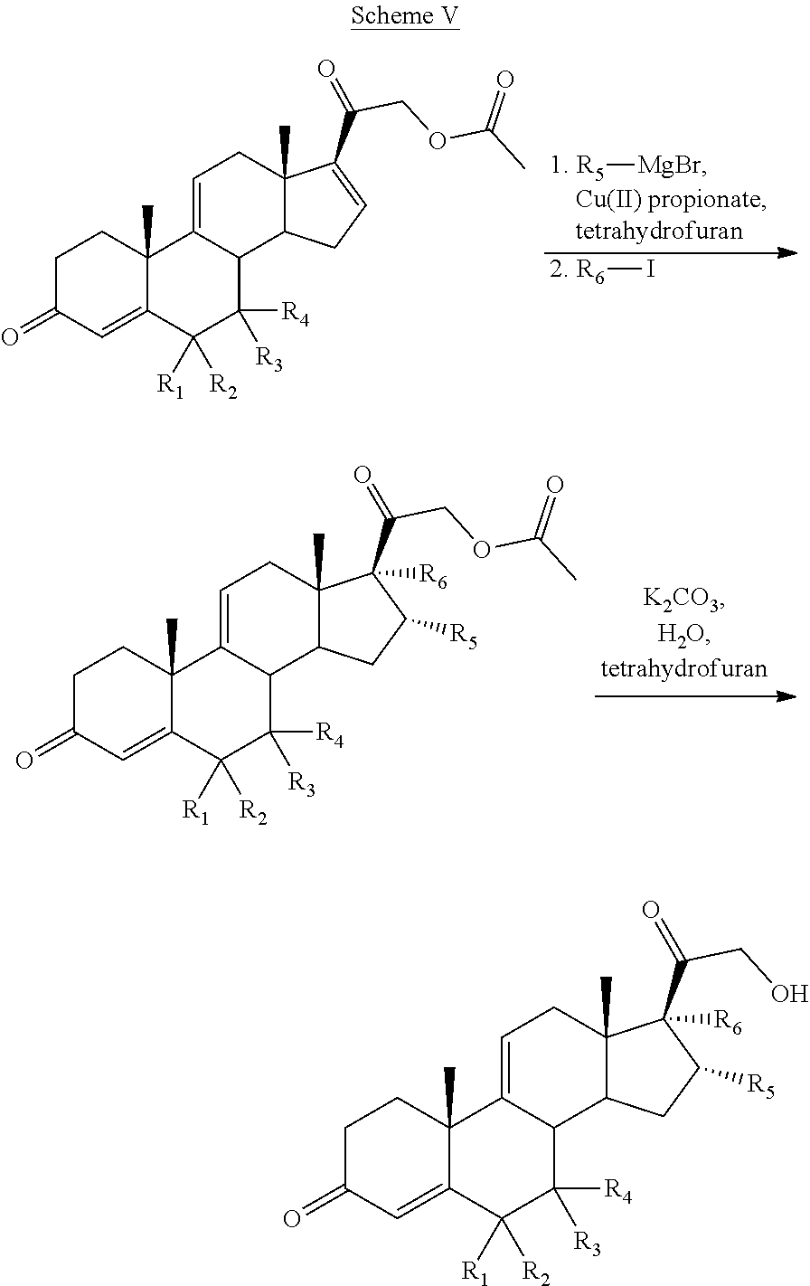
C1=C2C([R2])([R1])C([R4])([R3])C3C(=CCC4(C)C(C(CO)=O)([R6])C([R5])CC34)C2(C)CCC1=O.C1=C2C([R2])([R1])C([R4])([R3])C3C(=CCC4(C)C(C(=O)COC(C)=O)([R6])C([R5])CC34)C2(C)CCC1=O.C1=C2C([R2])([R1])C([R4])([R3])C3C(=CCC4(C)C(C(=O)COC(C)=O)=CCC34)C2(C)CCC1=O.[1. R5][MgBr].[2. R6]I
